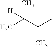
CC(C)C(C)([H])C
